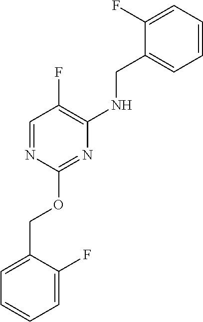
C1=C(COC2=NC(NCC3=CC=CC=C3F)=C(F)C=N2)C(F)=CC=C1
